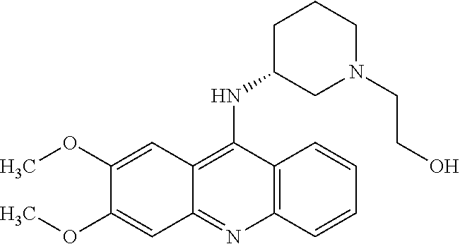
C12=C(N=C3C(=C1NC1CN(CCO)CCC1)C=C(OC)C(OC)=C3)C=CC=C2
